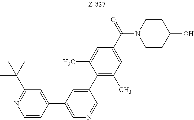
C1=CC(C2=CN=CC(C3=C(C)C=C(C(=O)N4CCC(O)CC4)C=C3C)=C2)=CC(C(C)(C)C)=N1
